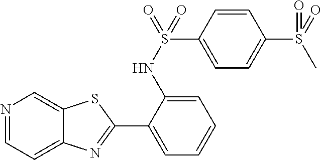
N1=CC=C2C(=C1)SC(C1=CC=CC=C1NS(=O)(C1=CC=C(S(=O)(C)=O)C=C1)=O)=N2
